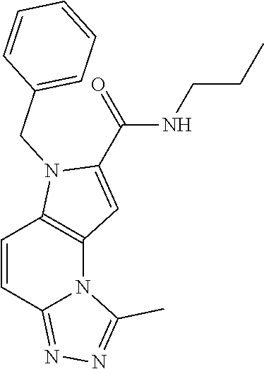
C(NCCC)(C1=CC2=C(N1CC1=CC=CC=C1)C=CC1=NN=C(C)N21)=O
